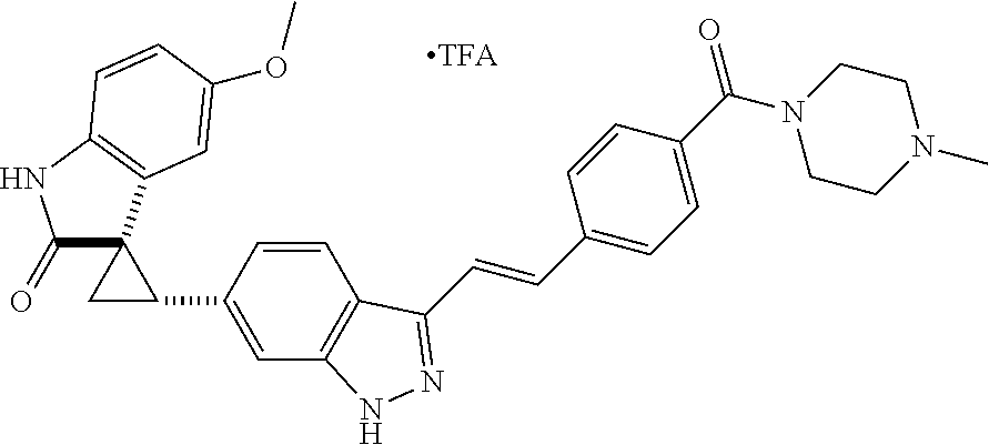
C1=CC(C2CC23C(=O)NC2=C3C=C(OC)C=C2)=CC2=C1C(C=CC1=CC=C(C(=O)N3CCN(C)CC3)C=C1)=NN2
